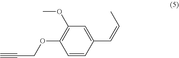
C1=CC(C=CC)=CC(OC)=C1OCC#C
